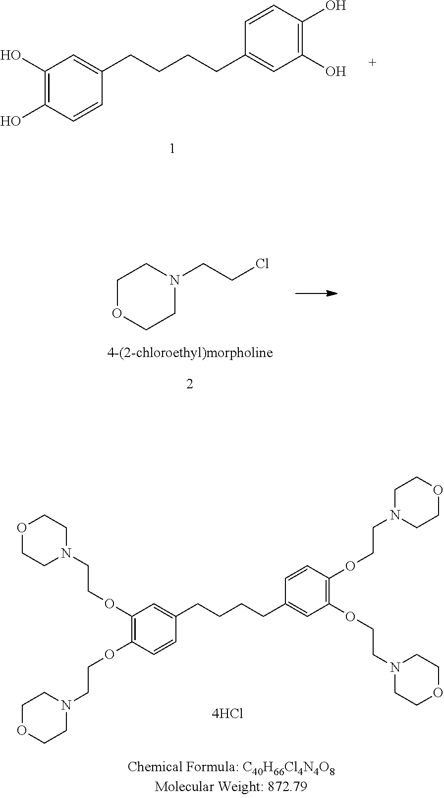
C1(OCCN2CCOCC2)=C(OCCN2CCOCC2)C=CC(CCCCC2=CC(OCCN3CCOCC3)=C(OCCN3CCOCC3)C=C2)=C1.C1(O)=C(O)C=CC(CCCCC2=CC(O)=C(O)C=C2)=C1.C1OCCN(CCCl)C1
